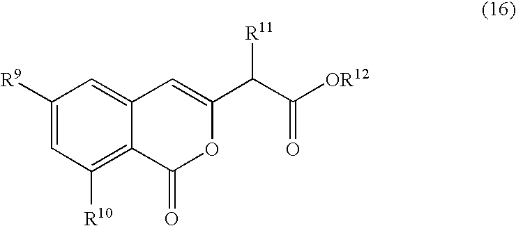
C1([R9])=CC([R10])=C2C(=C1)C=C(C(C([OR12])=O)[R11])OC2=O
